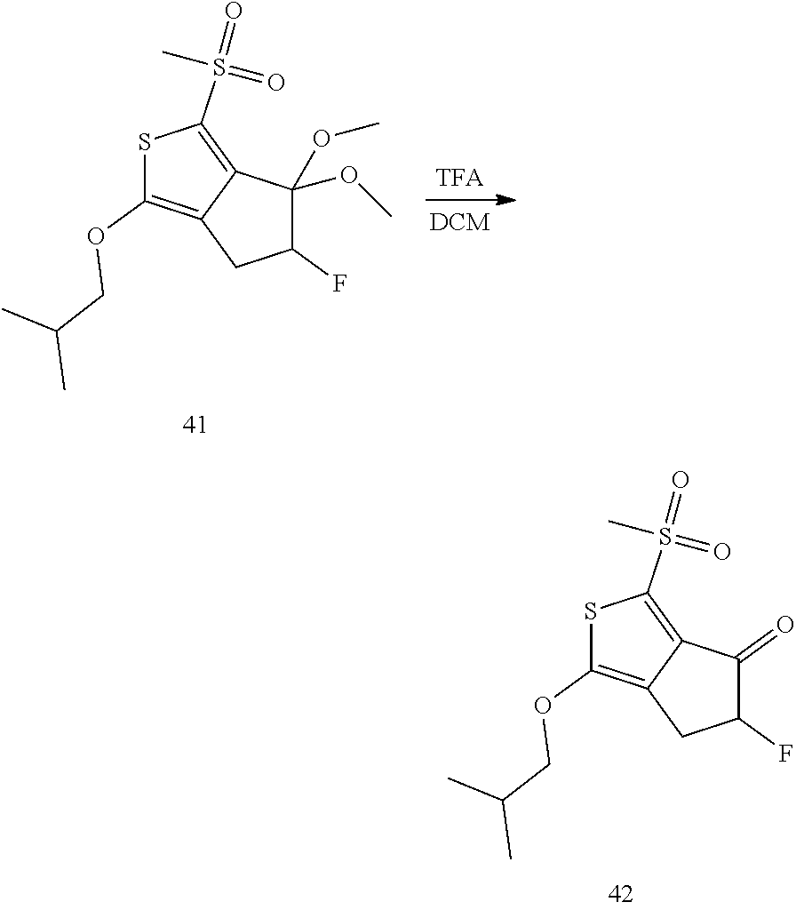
S1C(OCC(C)C)=C2C(=C1S(=O)(C)=O)C(=O)C(F)C2.S1C(OCC(C)C)=C2C(=C1S(=O)(C)=O)C(OC)(OC)C(F)C2
